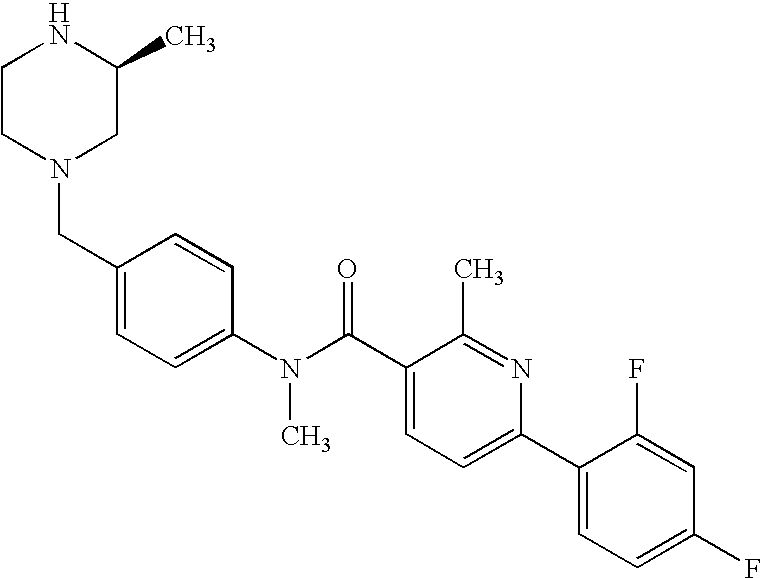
N1CCN(CC2=CC=C(N(C(C3=CC=C(C4=CC=C(F)C=C4F)N=C3C)=O)C)C=C2)CC1C
